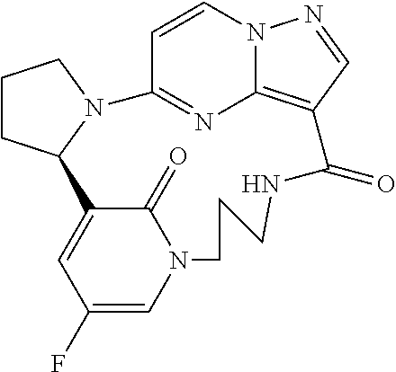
C1CC2N(C1)C1=NC3=C(C=NN3C=C1)C(=O)NCCCN1C=C(F)C=C2C1=O
